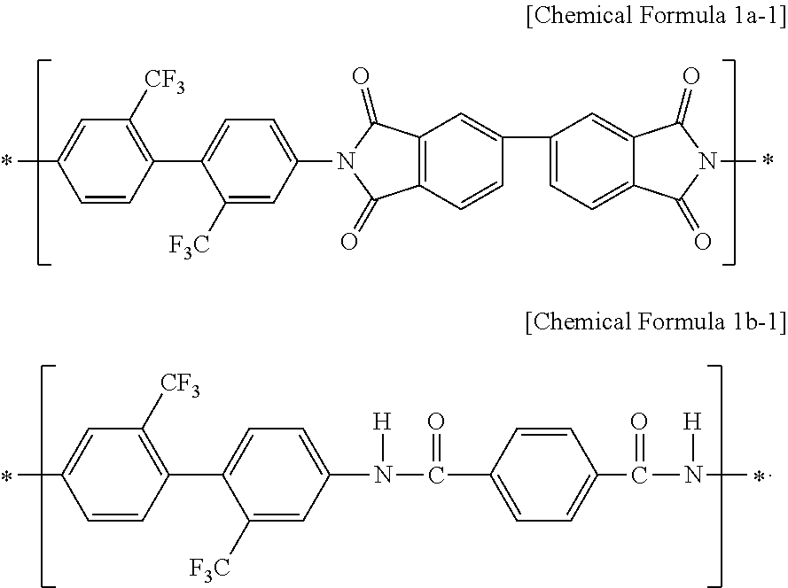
C1=CC(C2=CC=C(N3C(=O)C4=C(C=CC(C5=CC=C6C(=C5)C(=O)N(C)C6=O)=C4)C3=O)C=C2[F3C])=C([CF3])C=C1C.C1=CC(C2=CC=C(N(C(C3=CC=C(C(N(C)[H])=O)C=C3)=O)[H])C=C2[F3C])=C([CF3])C=C1C
